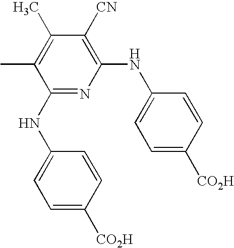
C1(NC2=CC=C([CO2H])C=C2)=C([CN])C(C)=C(C)C(NC2=CC=C([CO2H])C=C2)=N1
